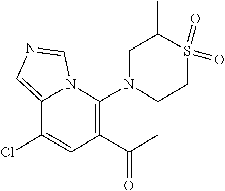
C1(N2CCS(=O)(=O)C(C)C2)=C(C(=O)C)C=C(Cl)C2=CN=CN12
